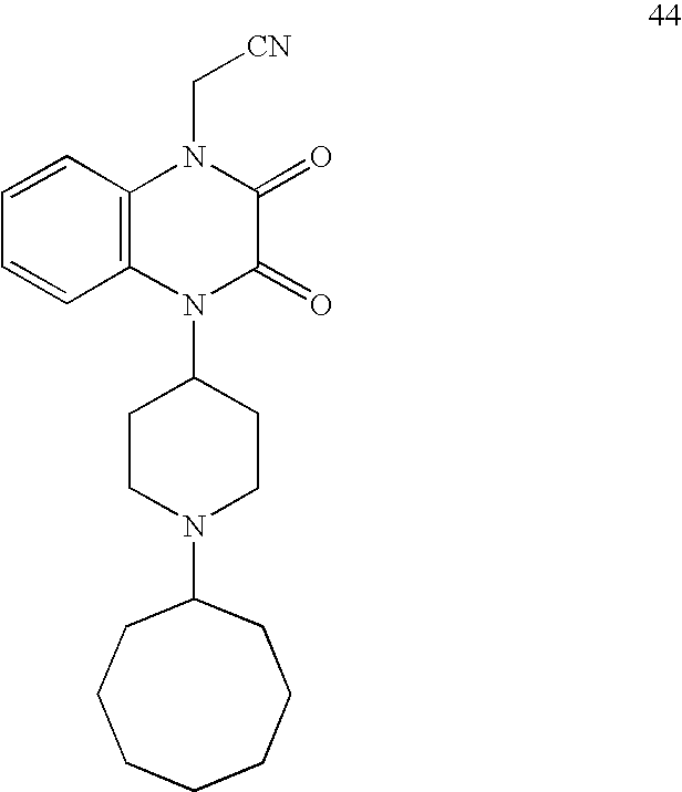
C1=CC2=C(C=C1)N(C1CCN(C3CCCCCCC3)CC1)C(=O)C(=O)N2C[CN]
